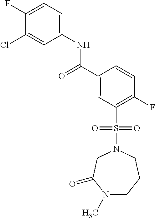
C1(F)=CC=C(NC(C2=CC(S(N3CC(=O)N(C)CCC3)(=O)=O)=C(F)C=C2)=O)C=C1Cl
